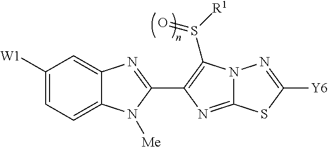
C12=CC=C([W1])C=C1N=C(C1=C(S([R1])=O)N3C(=N1)SC([Y6])=N3)N2[Me]
